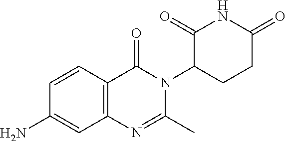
C12=C(C=CC(N)=C1)C(=O)N(C1CCC(=O)NC1=O)C(C)=N2
